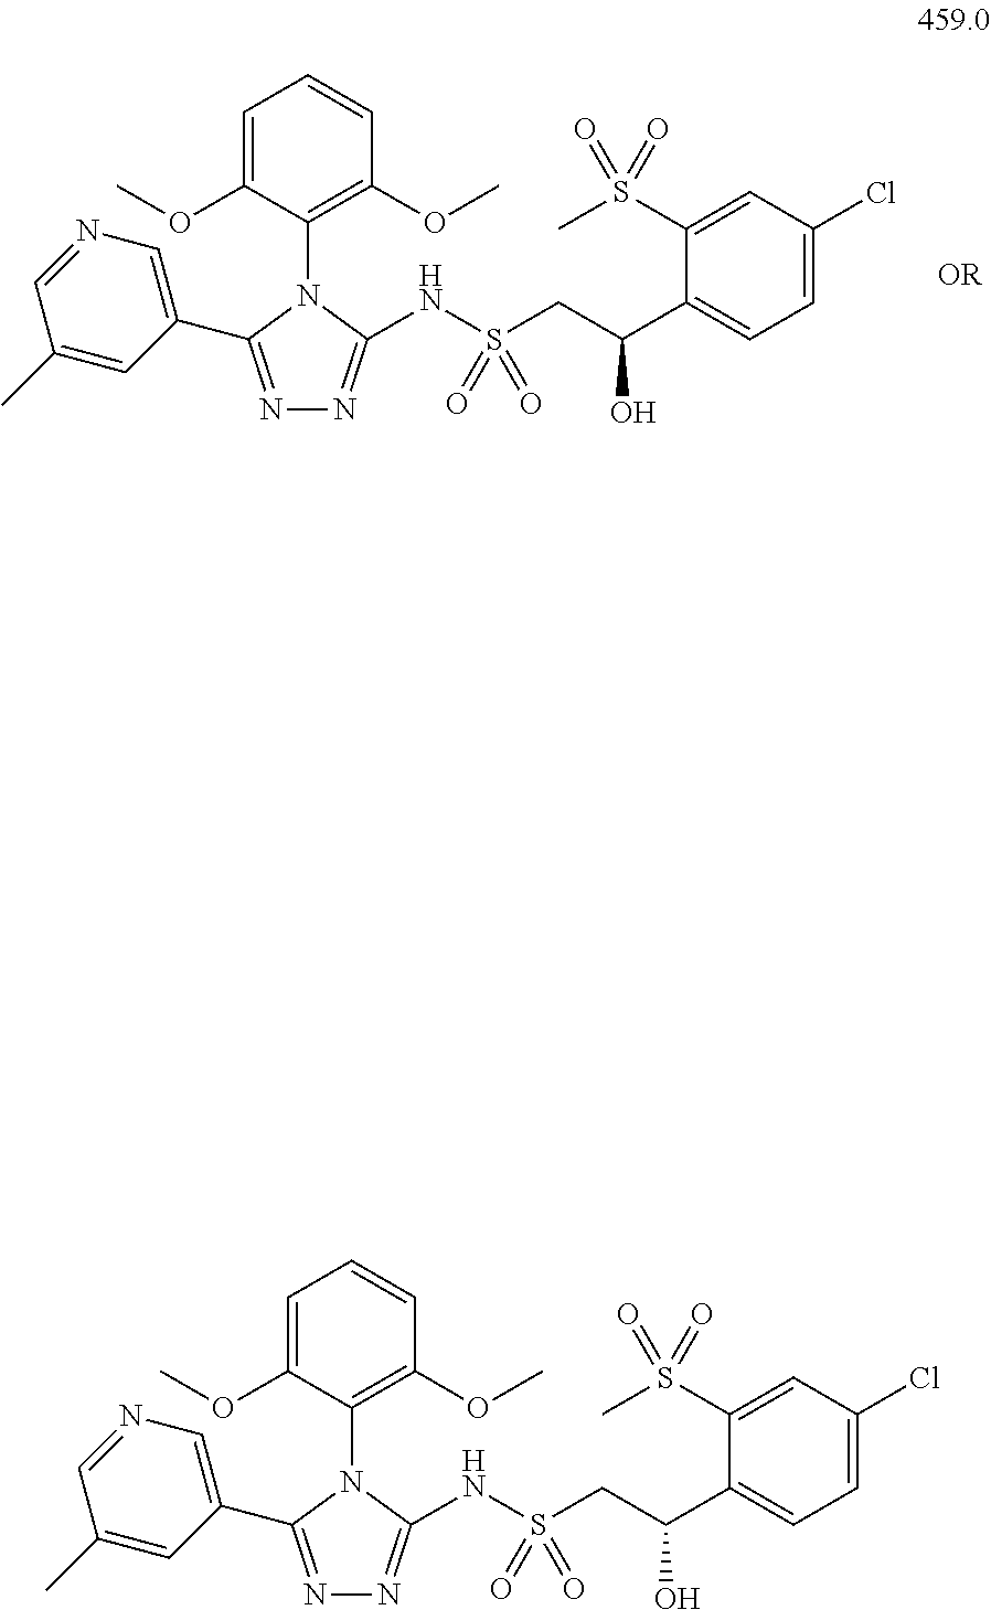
C1=C(OC)C(N2C(C3=CN=CC(C)=C3)=NN=C2NS(CC(C2=CC=C(Cl)C=C2S(C)(=O)=O)O)(=O)=O)=C(OC)C=C1.C1=C(OC)C(N2C(C3=CN=CC(C)=C3)=NN=C2NS(CC(C2=CC=C(Cl)C=C2S(C)(=O)=O)O)(=O)=O)=C(OC)C=C1
